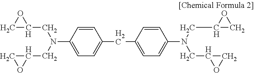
C1=CC(N(CC2CO2)CC2OC2)=CC=C1CC1=CC=C(N(CC2CO2)CC2OC2)C=C1
